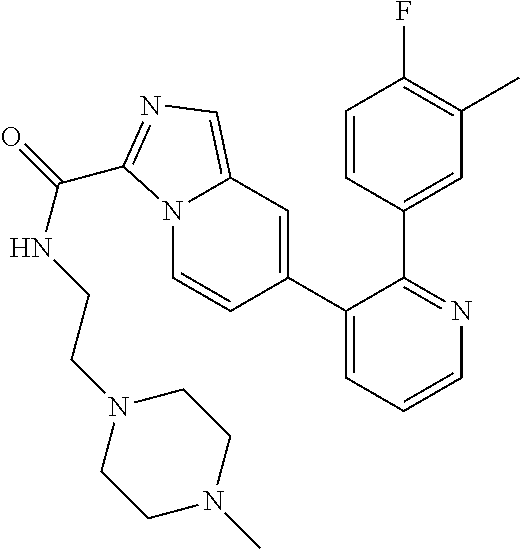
C1(C2=CC3=CN=C(C(=O)NCCN4CCN(C)CC4)N3C=C2)=CC=CN=C1C1=CC(C)=C(F)C=C1
